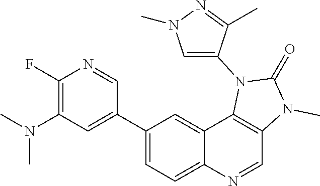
C1(F)=C(N(C)C)C=C(C2=CC=C3C(=C2)C2=C(C=N3)N(C)C(=O)N2C2=CN(C)N=C2C)C=N1
